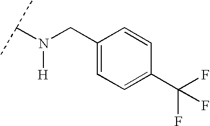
N([H])(CC1=CC=C(C(F)(F)F)C=C1)C(C)C
